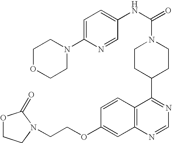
C1=C(N2CCOCC2)N=CC(NC(=O)N2CCC(C3=NC=NC4=C3C=CC(OCCN3CCOC3=O)=C4)CC2)=C1
